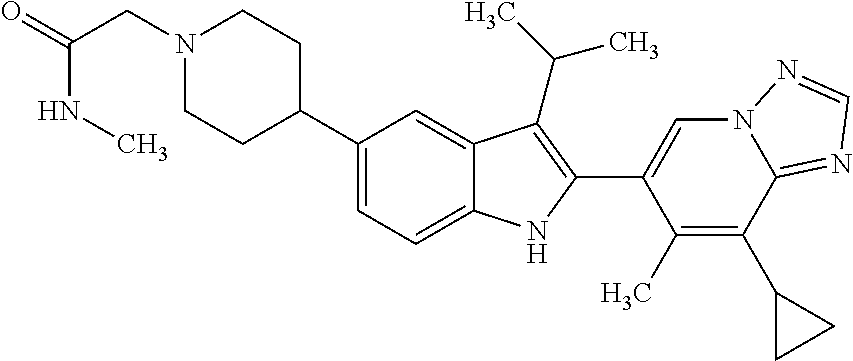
N1(CC(=O)NC)CCC(C2=CC=C3C(=C2)C(C(C)C)=C(C2=CN4C(=NC=N4)C(C4CC4)=C2C)N3)CC1
